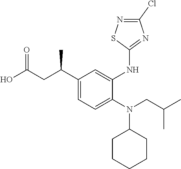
C1(C(CC(O)=O)C)=CC=C(N(CC(C)C)C2CCCCC2)C(NC2=NC(Cl)=NS2)=C1
